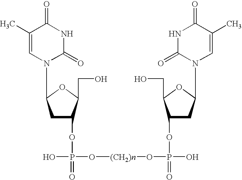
C1(C)=CN(C2CC(OP(O)(=O)O[(CH2)n]OP(O)(=O)OC3CC(N4C=C(C)C(=O)NC4=O)OC3CO)C(CO)O2)C(=O)NC1=O
